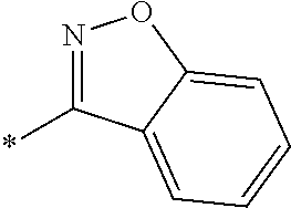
N1=C(*)C2=CC=CC=C2O1
